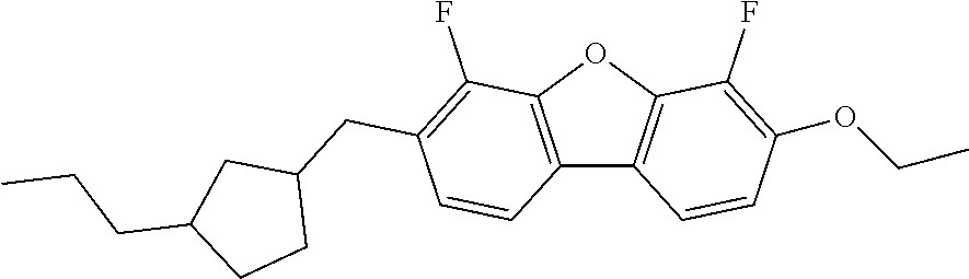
C12=C(OC3=C1C=CC(OCC)=C3F)C(F)=C(CC1CC(CCC)CC1)C=C2
